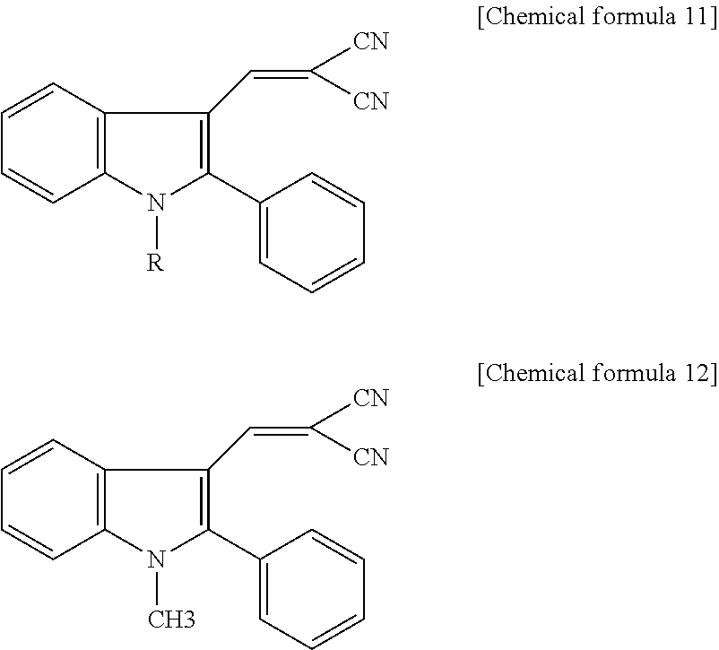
C1(C2=C(C=C([CN])[CN])C3=C(C=CC=C3)N2[R])=CC=CC=C1.C1(C2=C(C=C([CN])[CN])C3=C(C=CC=C3)N2C)=CC=CC=C1
